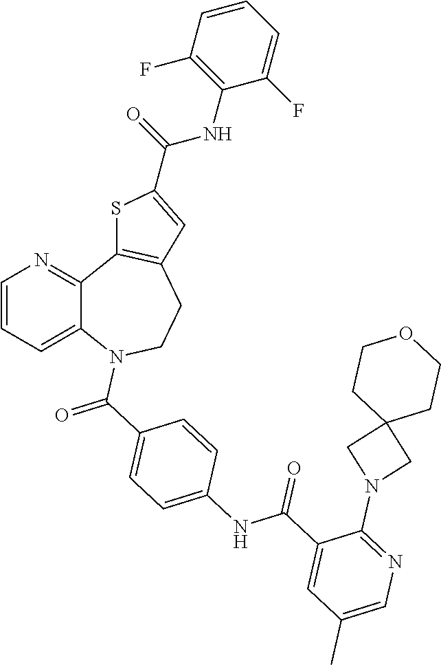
C1=CC=C2C(=N1)C1=C(CCN2C(C2=CC=C(NC(C3=CC(C)=CN=C3N3CC4(C3)CCOCC4)=O)C=C2)=O)C=C(C(NC2=C(F)C=CC=C2F)=O)S1
